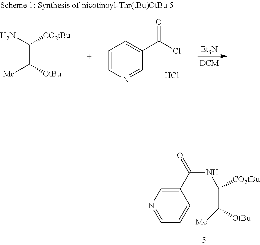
N1=CC=CC(C(NC(C([OtBu])[Me])[CO2tBu])=O)=C1.[Et3N].C1=CN=CC(C(Cl)=O)=C1.Cl.C(C([OtBu])[Me])(N)[CO2tBu]
